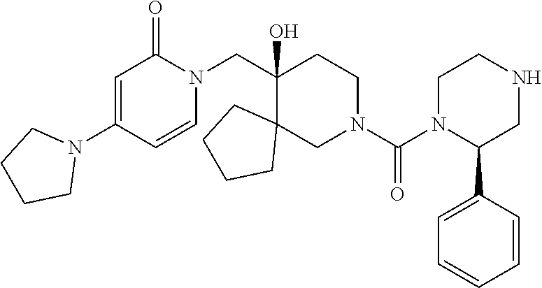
C1=C(N2CCCC2)C=CN(CC2(O)C3(CN(C(N4C(C5=CC=CC=C5)CNCC4)=O)CC2)CCCC3)C1=O
